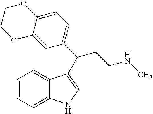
C1=CC=C2C(=C1)C(C(C1=CC=C3C(=C1)OCCO3)CCNC)=CN2
